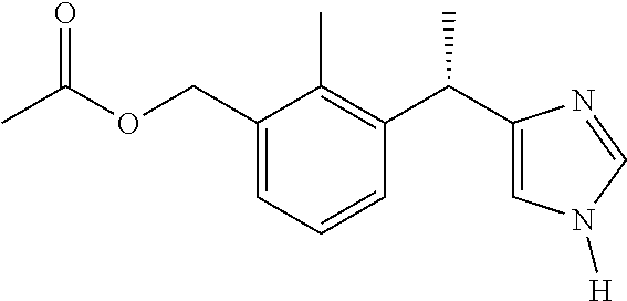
C1(COC(C)=O)=CC=CC(C(C2=CN([H])C=N2)C)=C1C
